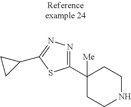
C1(C2=NN=C(C3CC3)S2)([Me])CCNCC1
